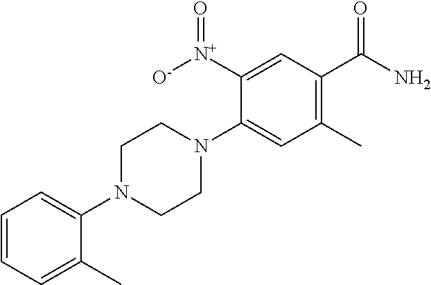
C1=CC=C(C)C(N2CCN(C3=CC(C)=C(C(N)=O)C=C3[N+](=O)[O-])CC2)=C1
